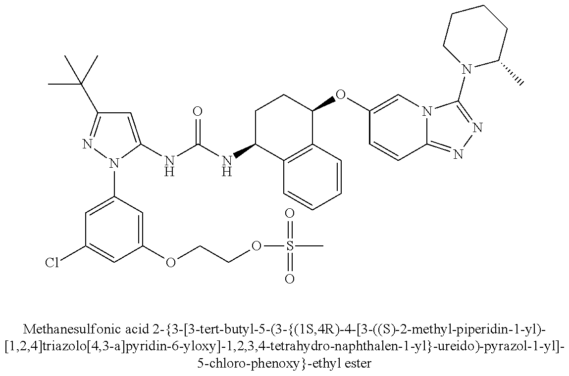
C1=C(NC(NC2C3=C(C(OC4=CN5C(=NN=C5N5C(C)CCCC5)C=C4)CC2)C=CC=C3)=O)N(C2=CC(Cl)=CC(OCCOS(=O)(=O)C)=C2)N=C1C(C)(C)C
